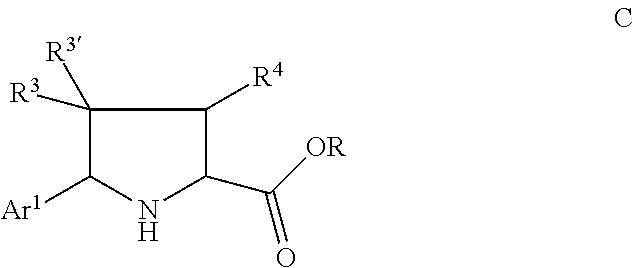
C1([R3])([R3])C([Ar1])NC(C([OR])=O)C1[R4]
